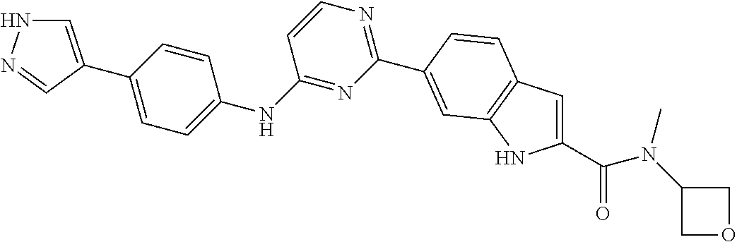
C1(C(N(C2COC2)C)=O)=CC2=C(N1)C=C(C1=NC=CC(NC3=CC=C(C4=CNN=C4)C=C3)=N1)C=C2
